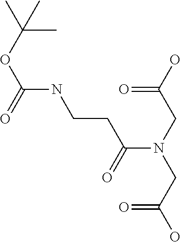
C(OC(=O)NCCC(N(CC(O)=O)CC(O)=O)=O)(C)(C)C
